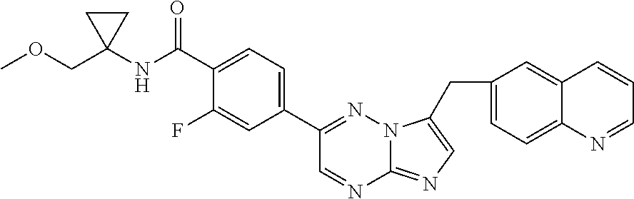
N(C(C1=CC=C(C2=NN3C(=NC=C3CC3=CC=C4C(=C3)C=CC=N4)N=C2)C=C1F)=O)C1(COC)CC1
